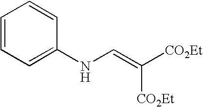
C1=CC=C(NC=C([CO2Et])[CO2Et])C=C1
